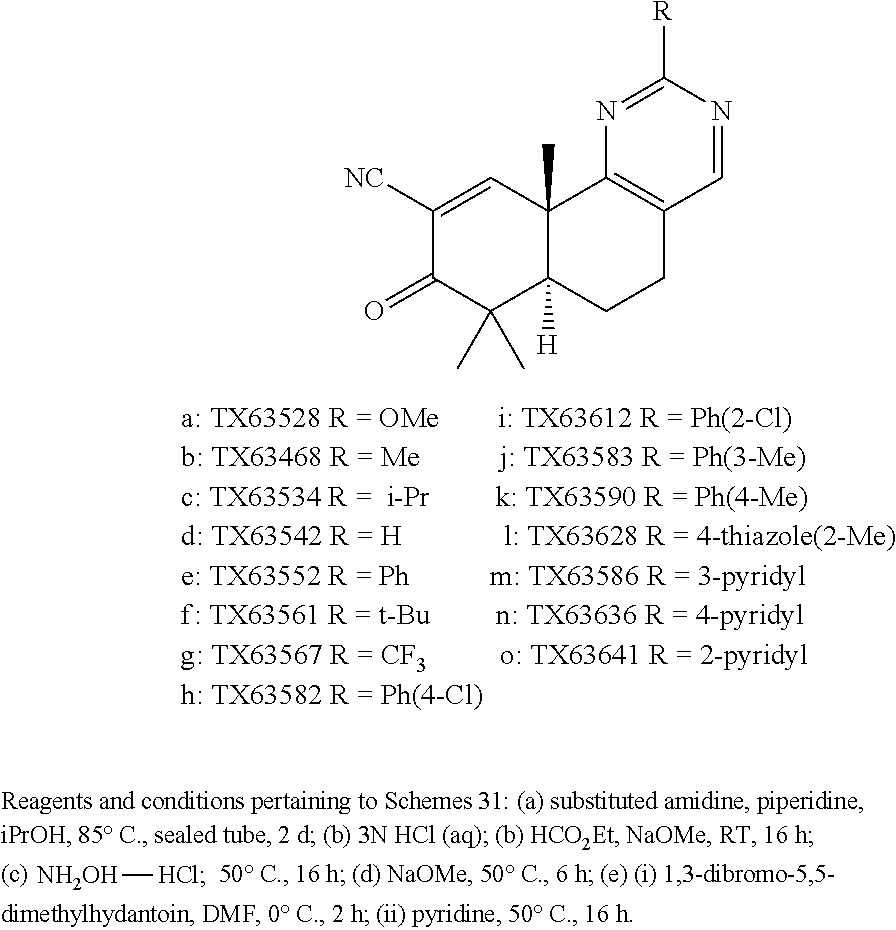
C1([NC])=CC2(C)C([H])(C(C)(C)C1=O)CCC1=C2N=C([R])N=C1.[NH2OH][HCl]
